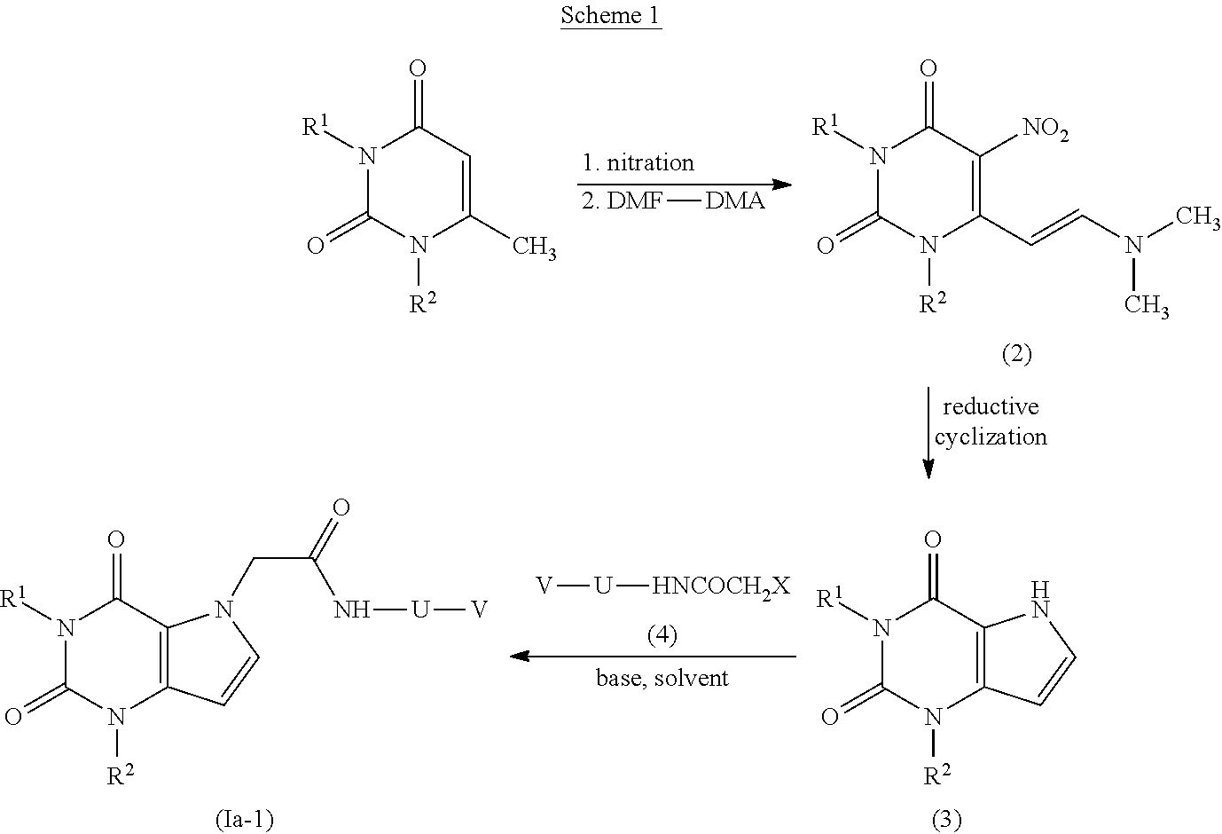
[2. DMF][DMA].N1([R1])C(=O)N([R2])C(C)=CC1=O.N1([R1])C(=O)N([R2])C(C=CN(C)C)=C([NO2])C1=O.N1([R1])C(=O)N([R2])C2=C(C1=O)NC=C2.[V][U][HNCOCH2X].N1([R1])C(=O)N([R2])C2=C(C1=O)N(CC(=O)N[U][V])C=C2
